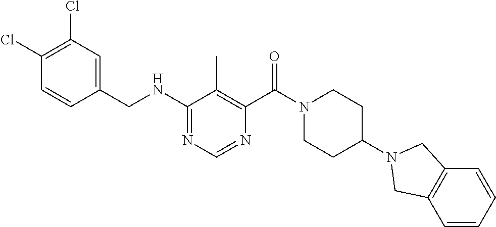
C1(NCC2=CC(Cl)=C(Cl)C=C2)=NC=NC(C(N2CCC(N3CC4=C(C=CC=C4)C3)CC2)=O)=C1C
